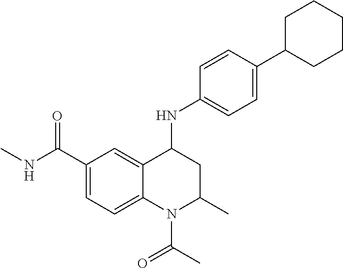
C1=C2C(=CC=C1C(NC)=O)N(C(C)=O)C(C)CC2NC1=CC=C(C2CCCCC2)C=C1
